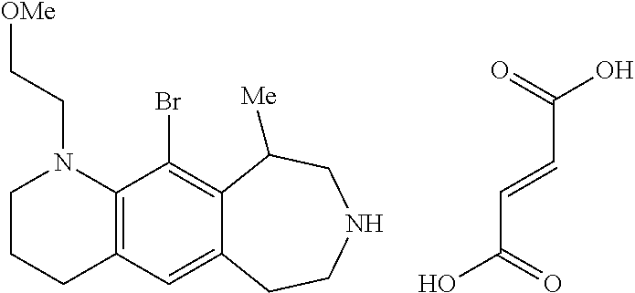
O=C(O)C=CC(=O)O.C1CCC2=C(N1CC[OMe])C(Br)=C1C(=C2)CCNCC1[Me]
